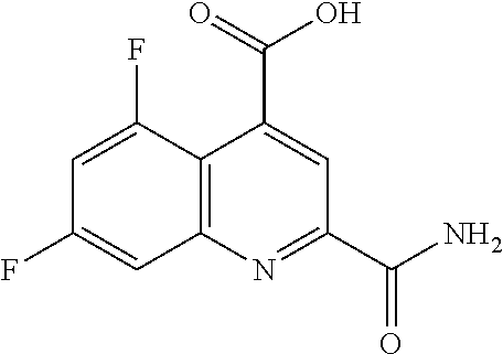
C12=C(N=C(C(N)=O)C=C1C(=O)O)C=C(F)C=C2F
